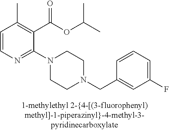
C1=CN=C(N2CCN(CC3=CC(F)=CC=C3)CC2)C(C(OC(C)C)=O)=C1C
